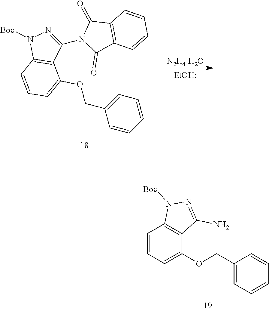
C1=CC=C(OCC2=CC=CC=C2)C2=C1N([Boc])N=C2N.C1(N2C(=O)C3=C(C2=O)C=CC=C3)=NN([Boc])C2=C1C(OCC1=CC=CC=C1)=CC=C2.[N2H4 H2O]
